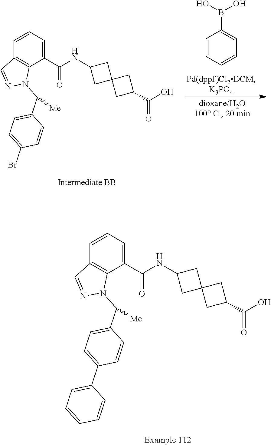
C1=CC=CC=C1B(O)O.C1=CC2=C(C(C(NC3CC4(C3)CC(C(O)=O)C4)=O)=C1)N(C(C1=CC=C(Br)C=C1)[Me])N=C2.C1=CC2=C(C(C(NC3CC4(C3)CC(C(O)=O)C4)=O)=C1)N(C(C1=CC=C(C3=CC=CC=C3)C=C1)[Me])N=C2
